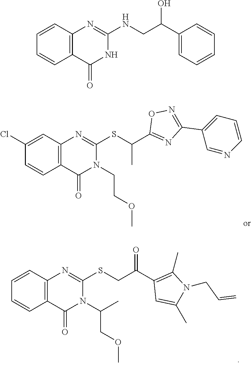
C1=CC2=C(C=C1)C(=O)N(C(COC)C)C(SCC(C1=C(C)N(CC=C)C(C)=C1)=O)=N2.C1(Cl)=CC2=C(C=C1)C(=O)N(CCOC)C(SC(C)C1=NC(C3=CC=CN=C3)=NO1)=N2.C1=CC2=C(C=C1)C(=O)NC(NCC(C1=CC=CC=C1)O)=N2
